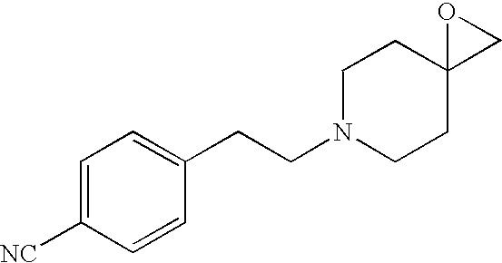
C1=C([NC])C=CC(CCN2CCC3(CC2)CO3)=C1
